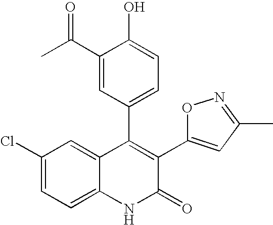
C1(Cl)=CC=C2C(=C1)C(C1=CC=C(O)C(C(C)=O)=C1)=C(C1=CC(C)=NO1)C(=O)N2
